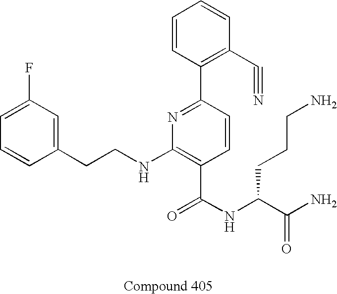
C1=CC(CCNC2=C(C(NC(C(N)=O)CCCN)=O)C=CC(C3=C(C#N)C=CC=C3)=N2)=CC(F)=C1
